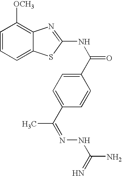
C1=CC=C2C(=C1[OCH3])N=C(NC(=O)C1=CC=C(C(=NNC(N)=N)C)C=C1)S2
